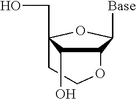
C1COC2C([Base])OC1(CO)C2O
